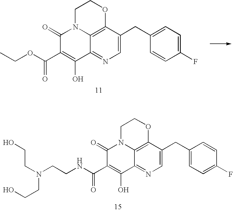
CCOC(C1=C(O)C2=NC=C(CC3=CC=C(F)C=C3)C3=C2N(C1=O)CCO3)=O.C(CNC(C1=C(O)C2=NC=C(CC3=CC=C(F)C=C3)C3=C2N(C1=O)CCO3)=O)N(CCO)CCO
